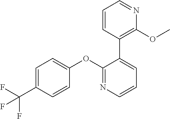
C1=C(C(F)(F)F)C=CC(OC2=NC=CC=C2C2=C(OC)N=CC=C2)=C1
